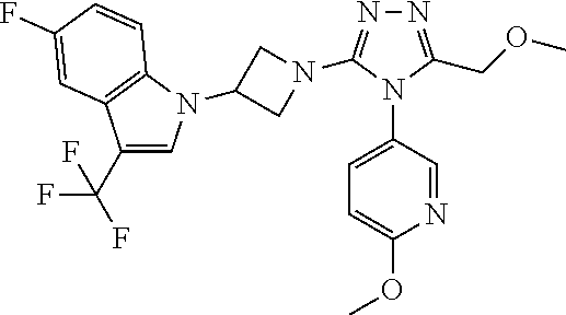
N1=C(COC)N(C2=CC=C(OC)N=C2)C(N2CC(N3C=C(C(F)(F)F)C4=C3C=CC(F)=C4)C2)=N1
